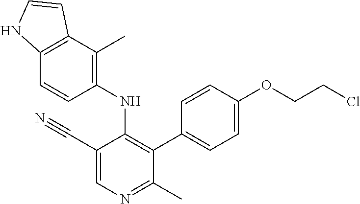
C12=C(C(C)=C(NC3=C(C4=CC=C(OCCCl)C=C4)C(C)=NC=C3C#N)C=C1)C=CN2
